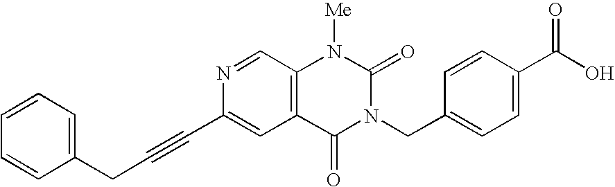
C1=CC=CC(CC#CC2=CC3=C(C=N2)N([Me])C(=O)N(CC2=CC=C(C(O)=O)C=C2)C3=O)=C1
